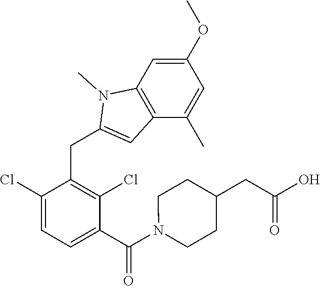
C1(Cl)=CC=C(C(N2CCC(CC(O)=O)CC2)=O)C(Cl)=C1CC1=CC2=C(N1C)C=C(OC)C=C2C
